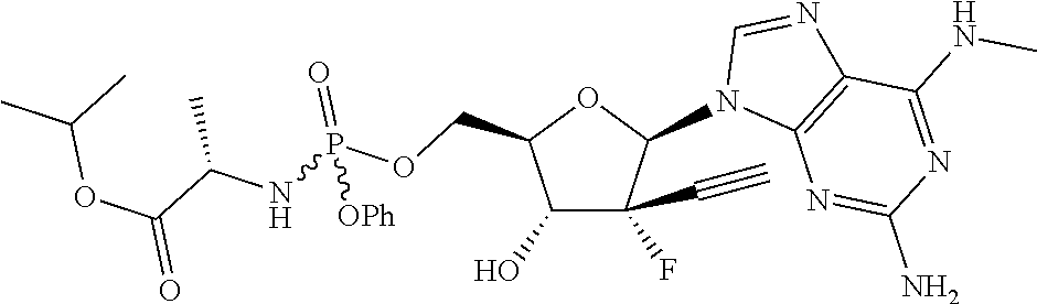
N1=C(NC)C2=C(N=C1N)N(C1OC(COP([OPh])(=O)NC(C(OC(C)C)=O)C)C(O)C1(F)C#C)C=N2
